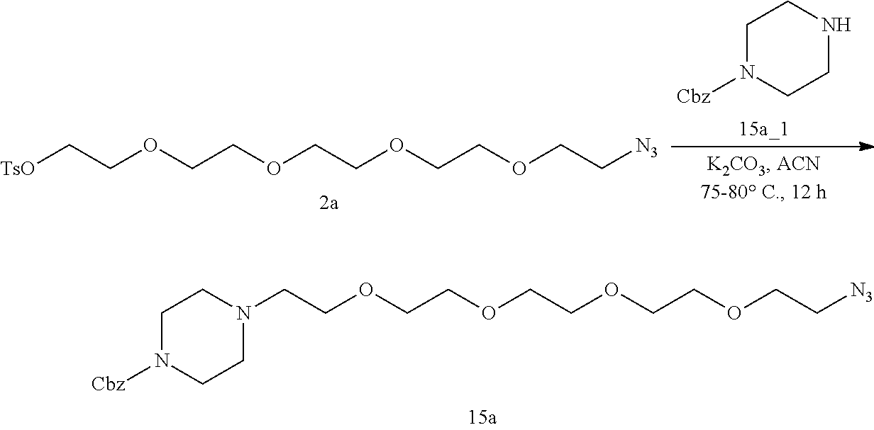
C1N([Cbz])CCNC1.[TsO]CCOCCOCCOCCOCC[N3].N1(CCOCCOCCOCCOCC[N3])CCN([Cbz])CC1
